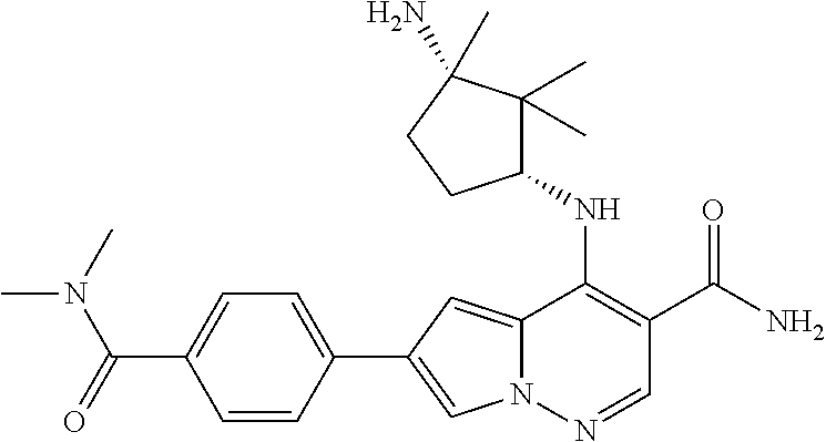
N12C(=CC(C3=CC=C(C(=O)N(C)C)C=C3)=C1)C(NC1C(C)(C)C(N)(C)CC1)=C(C(N)=O)C=N2
